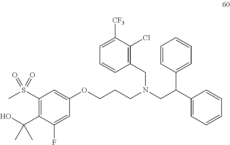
C1(OCCCN(CC2=C(Cl)C([CF3])=CC=C2)CC(C2=CC=CC=C2)C2=CC=CC=C2)=CC(S(C)(=O)=O)=C(C(O)(C)C)C(F)=C1
